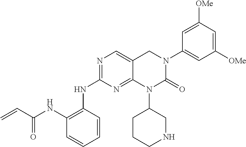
C1(NC(=O)C=C)=C(NC2=NC=C3C(=N2)N(C2CCCNC2)C(=O)N(C2=CC([OMe])=CC([OMe])=C2)C3)C=CC=C1
